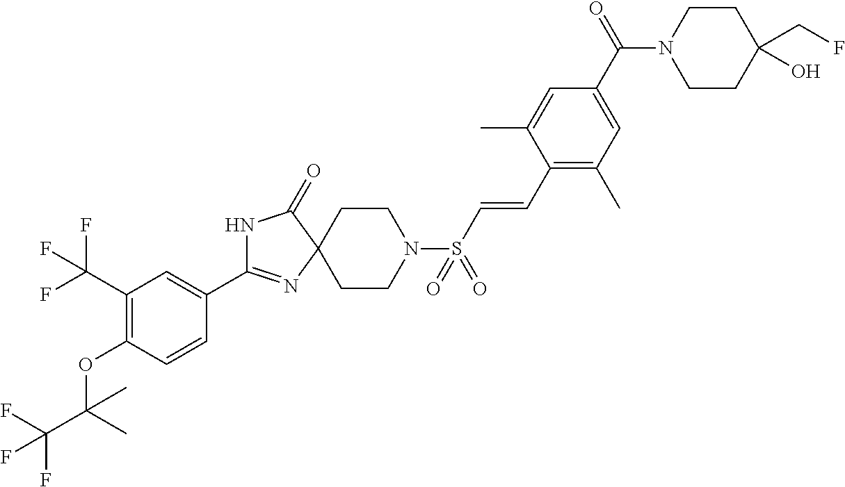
N1C(C2=CC(C(F)(F)F)=C(OC(C)(C(F)(F)F)C)C=C2)=NC2(C1=O)CCN(S(C=CC1=C(C)C=C(C(N3CCC(CF)(O)CC3)=O)C=C1C)(=O)=O)CC2
